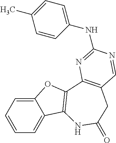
C1=CC=C2C(=C1)OC1=C2NC(=O)CC2=C1N=C(NC1=CC=C(C)C=C1)N=C2
